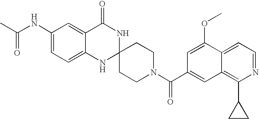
C1(NC(C)=O)=CC=C2C(=C1)C(=O)NC1(N2)CCN(C(=O)C2=CC3=C(C4CC4)N=CC=C3C(OC)=C2)CC1
